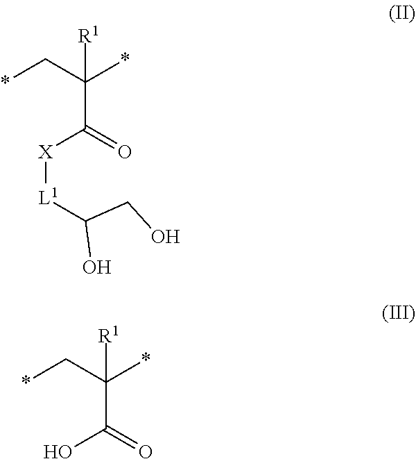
*CC(*)(C(=O)[X][L1]C(O)CO)[R1].*CC(*)(C(=O)O)[R1]
